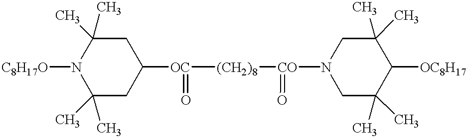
[C8H17O]N1C(C)(C)CC([OC]([(CH2)8][CO](N2CC(C)(C)C([OC8H17])C(C)(C)C2)=O)=O)CC1(C)C
